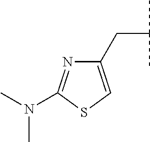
C1(CC(C)C)=CSC(N(C)C)=N1
